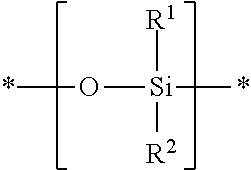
*O[Si]([R1])(*)[R2]
